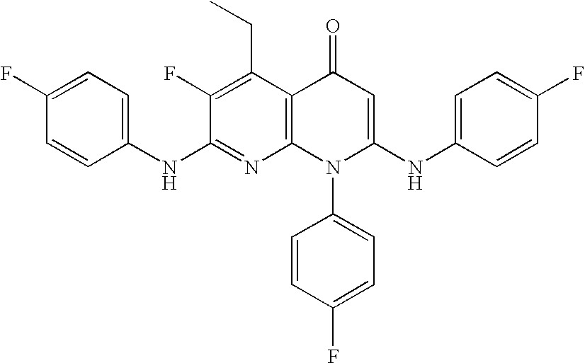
C1(NC2=CC=C(F)C=C2)=NC2=C(C(CC)=C1F)C(=O)C=C(NC1=CC=C(F)C=C1)N2C1=CC=C(F)C=C1
